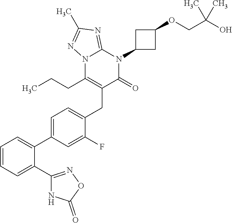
C1=C(C2=CC=C(CC3=C(CCC)N4C(=NC(C)=N4)N(C4CC(OCC(O)(C)C)C4)C3=O)C(F)=C2)C(C2=NOC(=O)N2)=CC=C1
